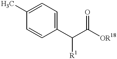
C1=CC(C(C([OR18])=O)[R1])=CC=C1C
